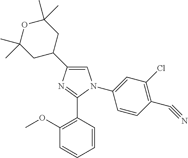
C1=C(C2CC(C)(C)OC(C)(C)C2)N=C(C2=C(OC)C=CC=C2)N1C1=CC(Cl)=C(C#N)C=C1
